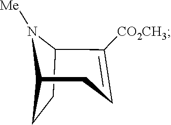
C12CCC(N1[Me])C([CO2CH3])=CC2
